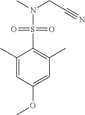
C1=C(OC)C=C(C)C(S(=O)(=O)N(CC#N)C)=C1C
